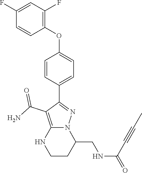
C1=CC(C2=NN3C(=C2C(N)=O)NCCC3CNC(C#CC)=O)=CC=C1OC1=C(F)C=C(F)C=C1
